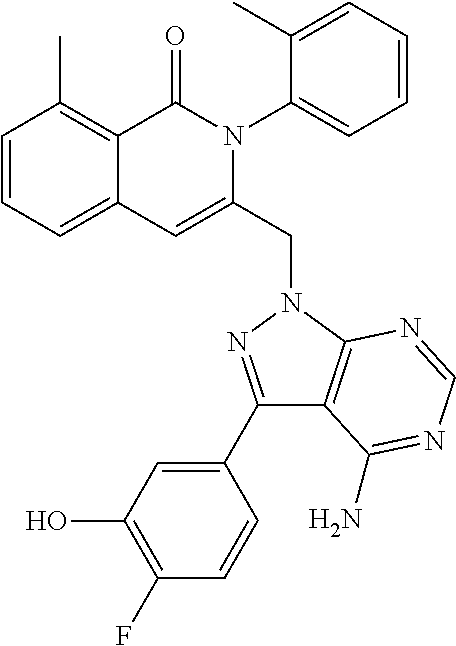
C1=CC=C2C(=C1C)C(=O)N(C1=CC=CC=C1C)C(CN1C3=C(C(C4=CC(O)=C(F)C=C4)=N1)C(N)=NC=N3)=C2
